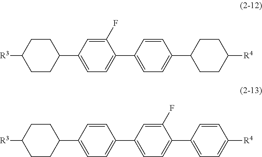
[R3]C1CCC(C2=CC=C(C3=CC=C(C4CCC([R4])CC4)C=C3)C(F)=C2)CC1.[R3]C1CCC(C2=CC=C(C3=CC=C(C4=CC=C([R4])C=C4)C(F)=C3)C=C2)CC1
